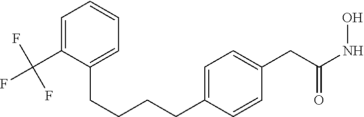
C(C(NO)=O)C1=CC=C(CCCCC2=CC=CC=C2C(F)(F)F)C=C1
